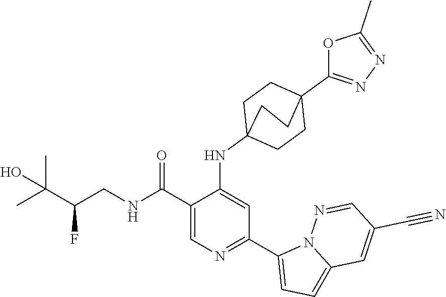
C1(C(NCC(C(C)(C)O)F)=O)=CN=C(C2=CC=C3N2N=CC(C#N)=C3)C=C1NC12CCC(C3=NN=C(C)O3)(CC1)CC2
